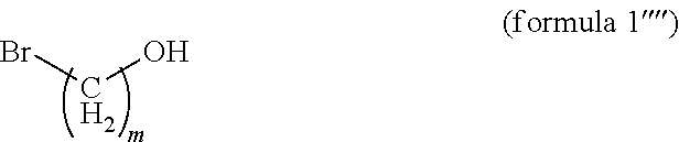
BrCO
